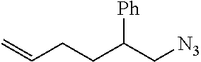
C=CCCC(C[N3])[Ph]
